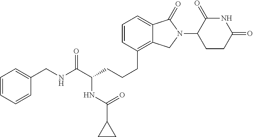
C(CCC1=C2C(=CC=C1)C(=O)N(C1C(=O)NC(=O)CC1)C2)C(C(NCC1=CC=CC=C1)=O)NC(C1CC1)=O
